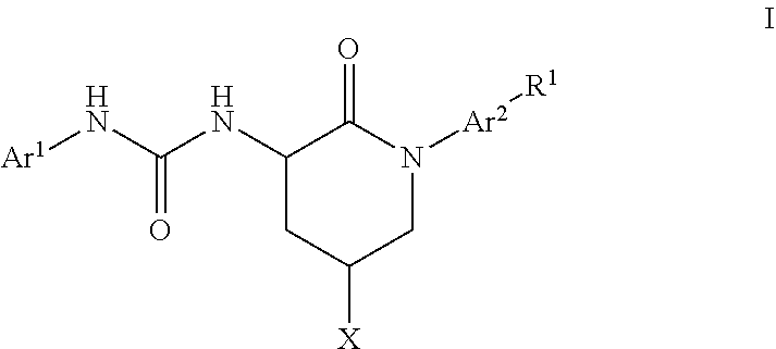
C1(NC(N[Ar1])=O)CC([X])CN([Ar2][R1])C1=O
